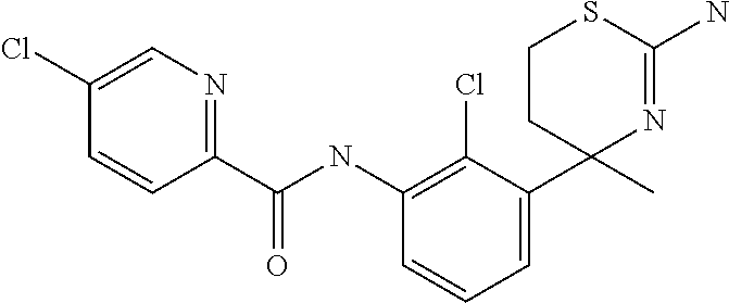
C1(NC(C2=NC=C(Cl)C=C2)=O)=C(Cl)C(C2(C)N=C(N)SCC2)=CC=C1
